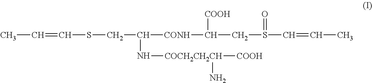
CC=CSCC([CONH]C(CS(C=CC)=O)[COOH])N[COCH2CH2CH]([COOH])N
